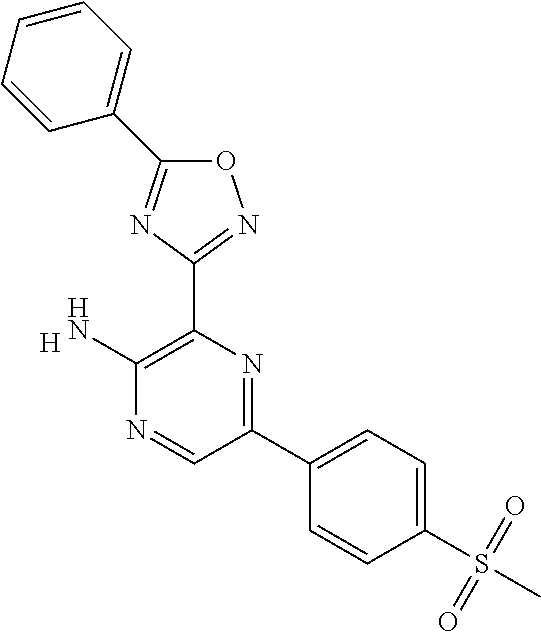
C1(C2=CC=C(S(C)(=O)=O)C=C2)=NC(C2=NOC(C3=CC=CC=C3)=N2)=C(N)N=C1.[H]
